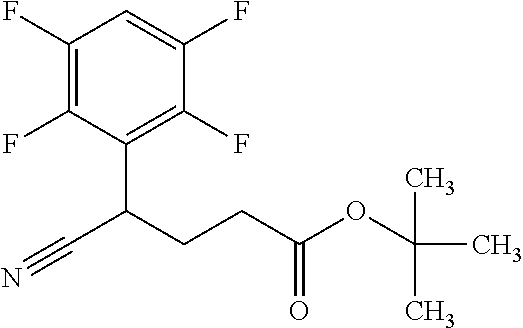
C1(F)=C(C(CCC(OC(C)(C)C)=O)C#N)C(F)=C(F)C=C1F
